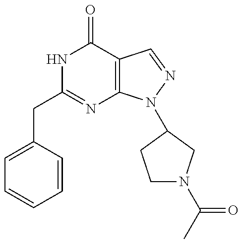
C1(CC2=NC3=C(C(=O)N2)C=NN3C2CN(C(C)=O)CC2)=CC=CC=C1
